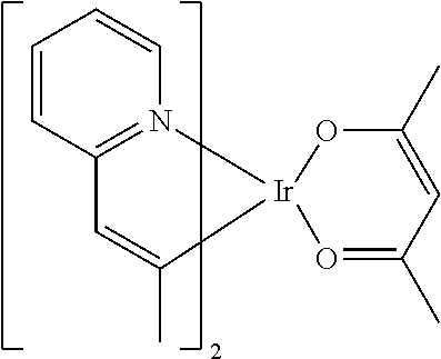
C12=N([Ir]3(OC(C)=CC(C)=O3)C(C)=C1)C=CC=C2
